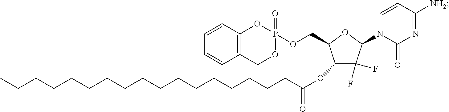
C(CCCCCCCCCCCCCCCC(OC1C(F)(F)C(N2C(=O)N=C([NH2])C=C2)OC1COP1(=O)OC2=C(CO1)C=CC=C2)=O)C
